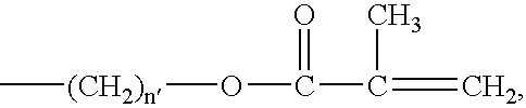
[(CH2)n](OC(C(=C)C)=O)C
